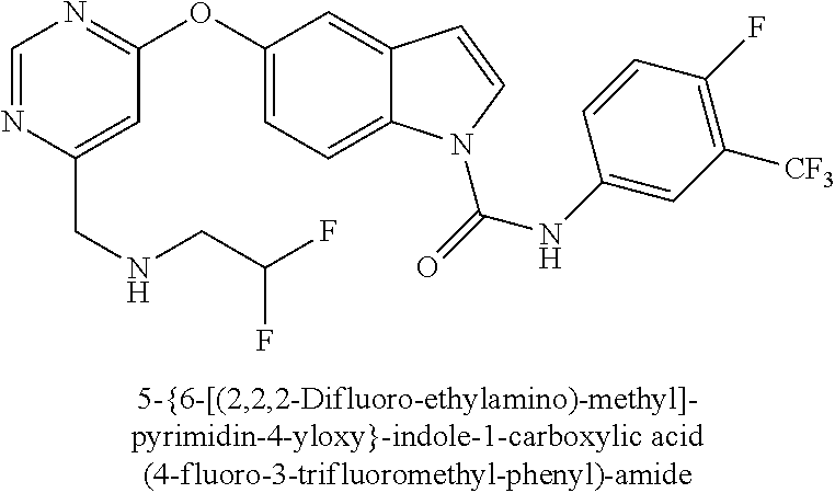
C1=NC(CNCC(F)F)=CC(OC2=CC=C3C(=C2)C=CN3C(=O)NC2=CC([CF3])=C(F)C=C2)=N1
